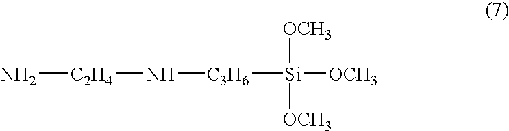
[C3H6]([Si]([OCH3])([OCH3])[OCH3])N[C2H4]N
